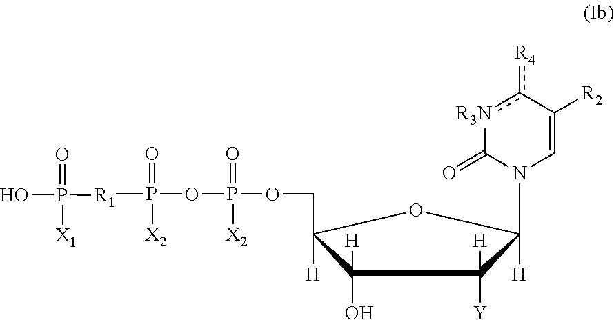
O(P(=O)([X2])OCC1([H])C([H])(O)C([H])([Y])C([H])(N2C=C([R2])c([R4])[R3N]C2=O)O1)P(=O)([X2])[R1]P(=O)([X1])O
